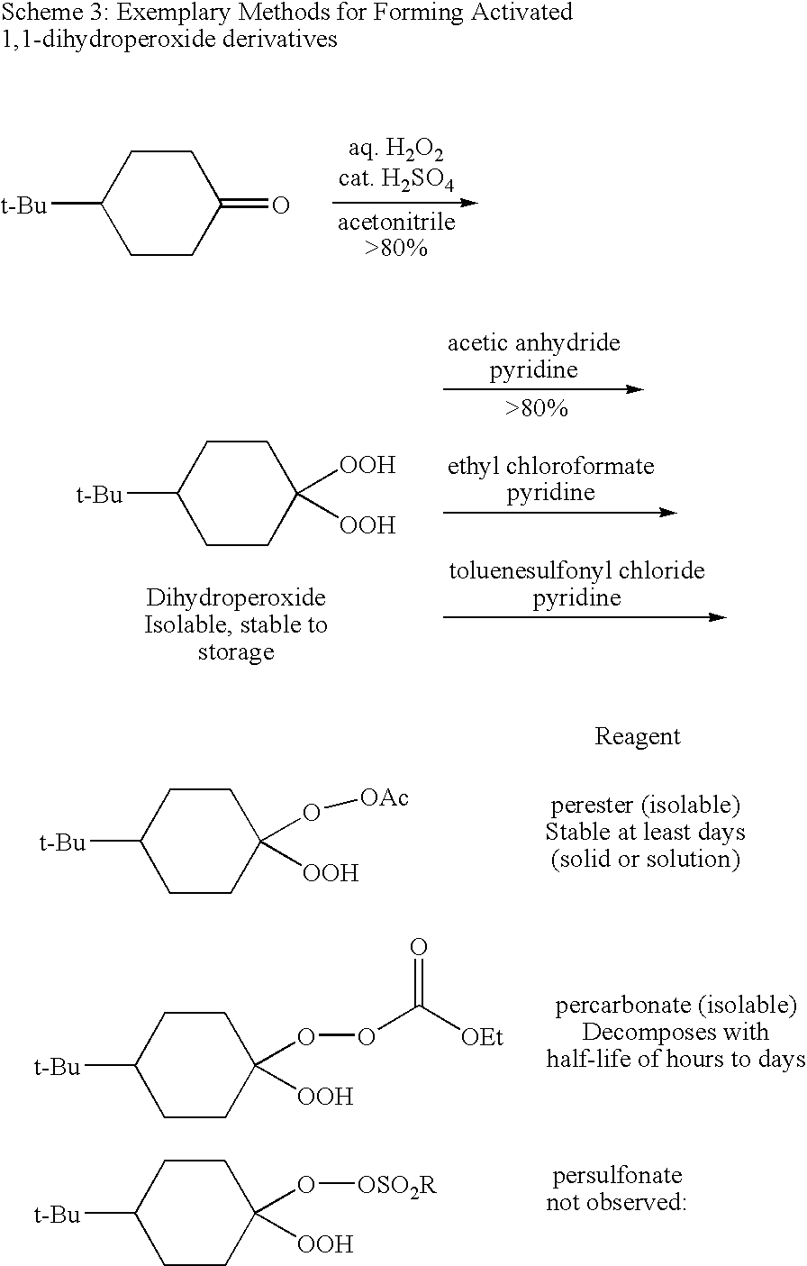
C1CC([t-Bu])CCC1=O.C1CC([t-Bu])CCC1([OOH])[OOH].C1CC([t-Bu])CCC1(O[OAc])[OOH].C1CC([t-Bu])CCC1(OOC([OEt])=O)[OOH].C1CC([t-Bu])CCC1(O[OSO2R])[OOH]
